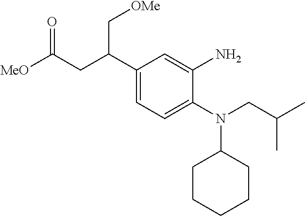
C1(C(C[OMe])CC([MeO])=O)=CC=C(N(CC(C)C)C2CCCCC2)C(N)=C1
